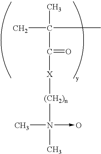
CC(C)(C)C([X][(CH2)n]N(C)(C)->O)=O
